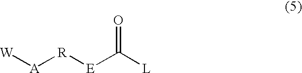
[W][A][R][E]C([L])=O
